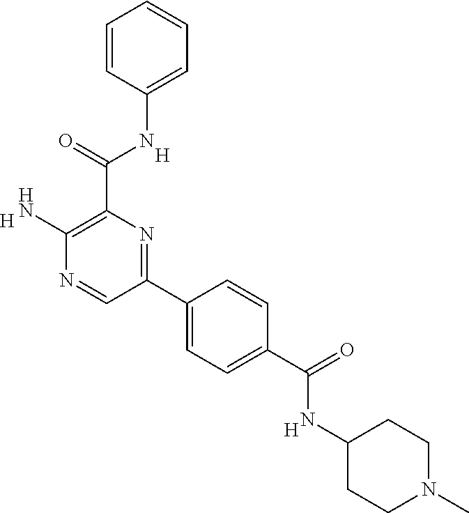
C1=CC(NC(C2=C(N)N=CC(C3=CC=C(C(=O)NC4CCN(C)CC4)C=C3)=N2)=O)=CC=C1.[H].[H].[H]
